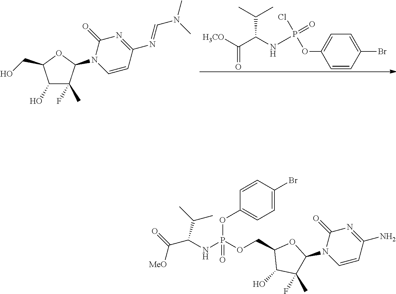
C1(O)C(F)(C)C(N2C=CC(N=CN(C)C)=NC2=O)OC1CO.[H3CO]C(C(NP(OC1=CC=C(Br)C=C1)(=O)Cl)C(C)C)=O.C(NP(OCC1C(O)C(C)(F)C(N2C=CC(N)=NC2=O)O1)(OC1=CC=C(Br)C=C1)=O)(C(=O)[MeO])C(C)C
